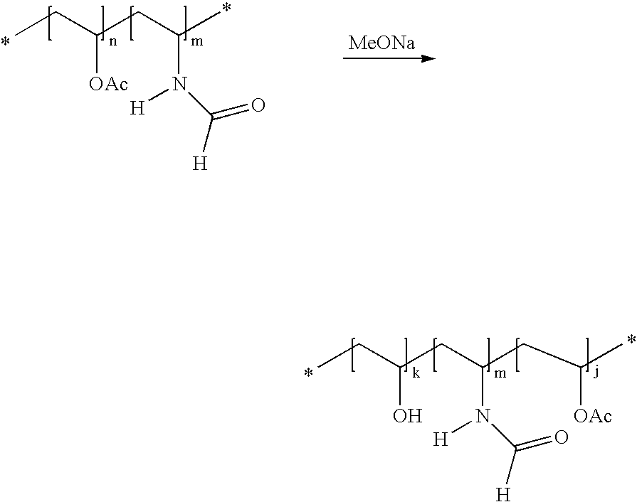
CCC(CC(C)N([H])C([H])=O)[OAc].[MeONa].CCC(CC(CC(C)[OAc])N([H])C([H])=O)O
